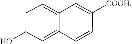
C1=C(O)C=C2C(=C1)C=C([COOH])C=C2
